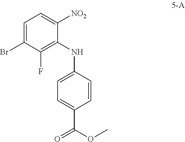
C1=C(Br)C(F)=C(NC2=CC=C(C(OC)=O)C=C2)C([NO2])=C1
